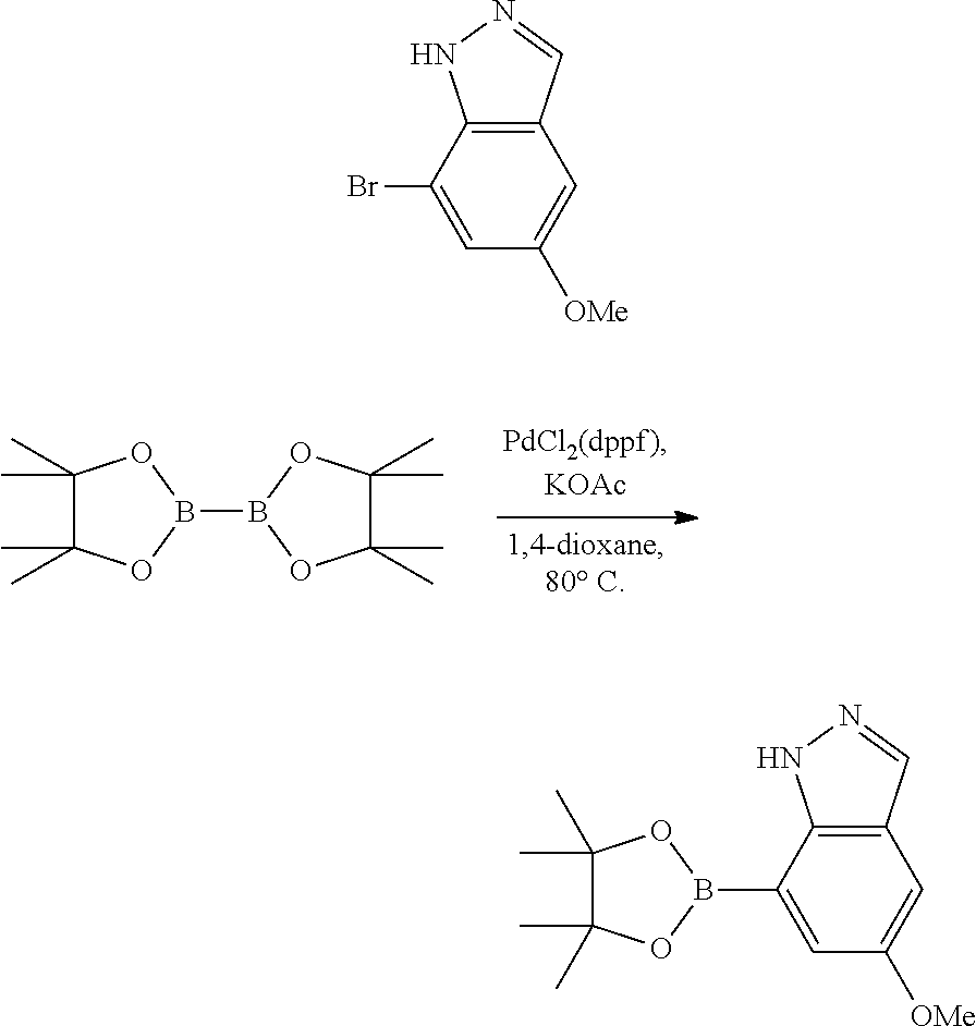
C1(C)(C)C(C)(C)OB(B2OC(C)(C)C(C)(C)O2)O1.C1(C)(C)C(C)(C)OB(C2=CC([OMe])=CC3=C2NN=C3)O1.BrC1=CC([OMe])=CC2=C1NN=C2
